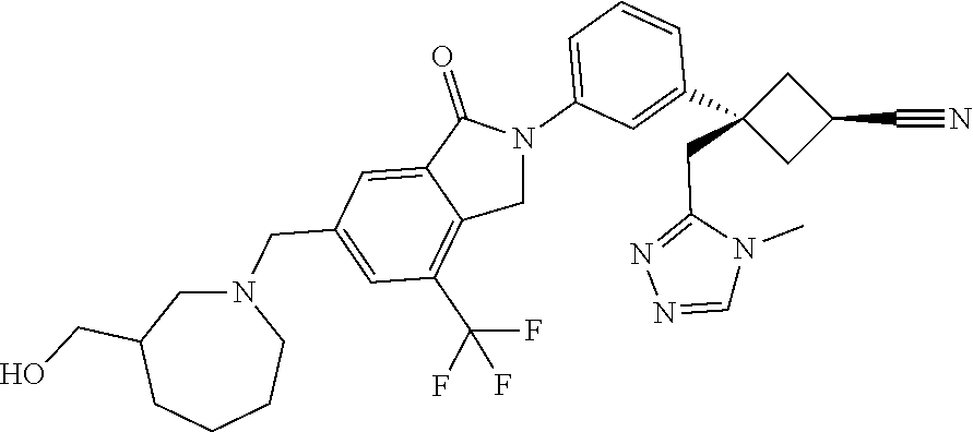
N1(CC2=CC(C(F)(F)F)=C3C(=C2)C(=O)N(C2=CC=CC(C4(CC5=NN=CN5C)CC(C#N)C4)=C2)C3)CC(CO)CCCC1
